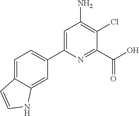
C1=C2C(=CC(C3=CC(N)=C(Cl)C(C(O)=O)=N3)=C1)NC=C2
